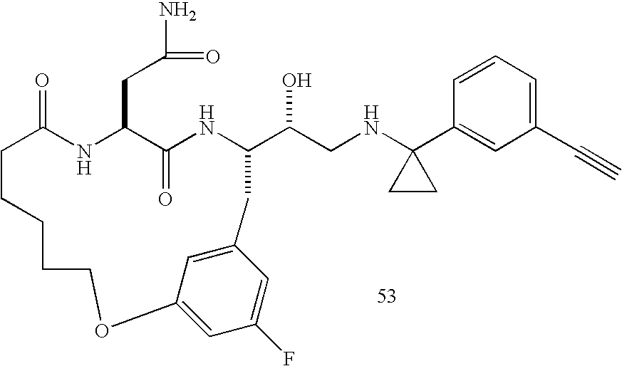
C1=CC=C(C#C)C=C1C1(NCC(O)C2NC(=O)C(CC(N)=O)NC(=O)CCCCCOC3=CC(F)=CC(=C3)C2)CC1
